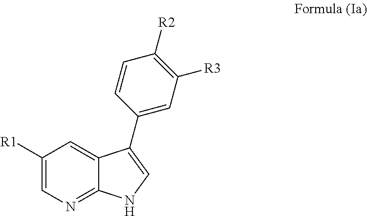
C1=C([R1])C=C2C(=N1)NC=C2C1=CC([R3])=C([R2])C=C1
